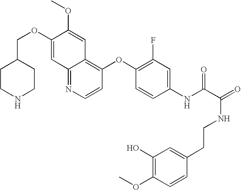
C12=NC=CC(OC3=C(F)C=C(NC(C(=O)NCCC4=CC(O)=C(OC)C=C4)=O)C=C3)=C1C=C(OC)C(OCC1CCNCC1)=C2
